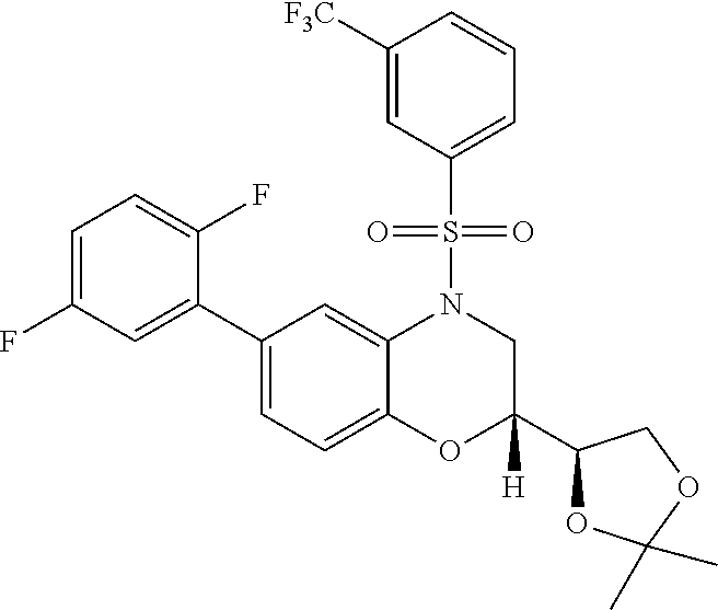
C1=C(F)C=C(C2=CC=C3C(=C2)N(S(C2=CC=CC([F3C])=C2)(=O)=O)CC(C2OC(C)(C)OC2)([H])O3)C(F)=C1
